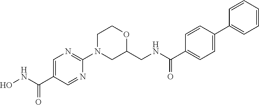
C1(C(=O)NO)=CN=C(N2CCOC(CNC(C3=CC=C(C4=CC=CC=C4)C=C3)=O)C2)N=C1
